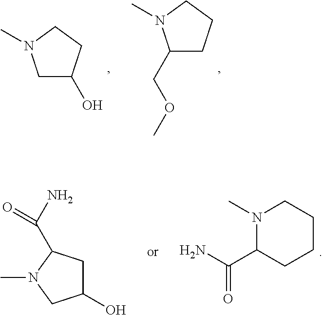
C1C(O)CCN1C.C1(COC)CCCN1C.N1(C)C(C(N)=O)CCCC1.C1(O)CC(C(N)=O)N(C)C1
